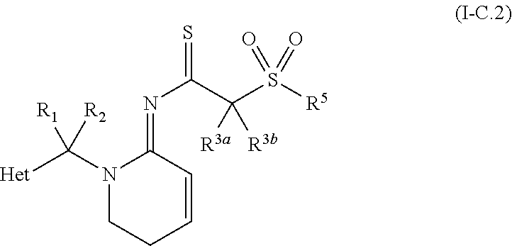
N1(C([Het])([R2])[R1])CCC=CC1=NC(=S)C(S([R5])(=O)=O)([R3a])[R3b]
